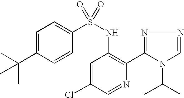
C1=C(C(C)(C)C)C=CC(S(NC2=C(C3=NN=CN3C(C)C)N=CC(Cl)=C2)(=O)=O)=C1
